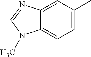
C1(C)=CC=C2C(=C1)N=CN2C
